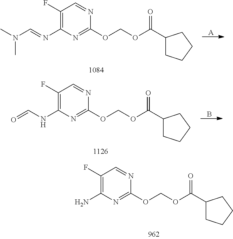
C1(F)=C(N)N=C(OCOC(=O)C2CCCC2)N=C1.C1(F)=C(N=CN(C)C)N=C(OCOC(=O)C2CCCC2)N=C1.[A].B.C1(F)=C(NC=O)N=C(OCOC(=O)C2CCCC2)N=C1
